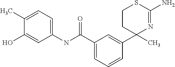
C1(C(NC2=CC=C(C)C(O)=C2)=O)=CC=CC(C2(C)N=C(N)SCC2)=C1
